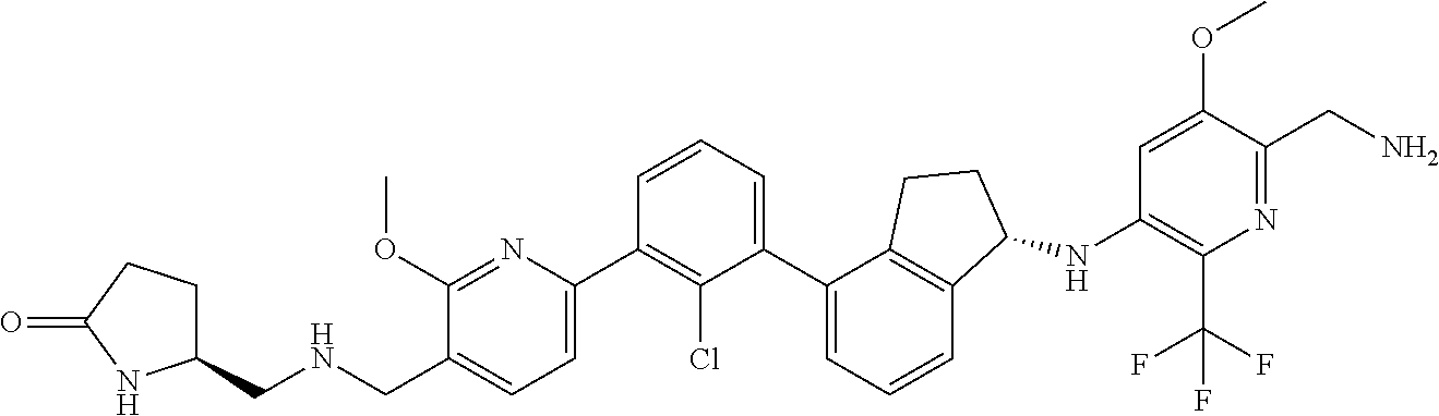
C1(CNCC2=CC=C(C3=C(Cl)C(C4=CC=CC5=C4CCC5NC4=C(C(F)(F)F)N=C(CN)C(OC)=C4)=CC=C3)N=C2OC)CCC(=O)N1
